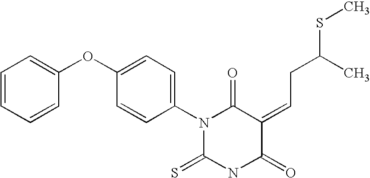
O=C1C(=CCC(C)SC)C(=O)N(C2=CC=C(OC3=CC=CC=C3)C=C2)C(=S)N1
